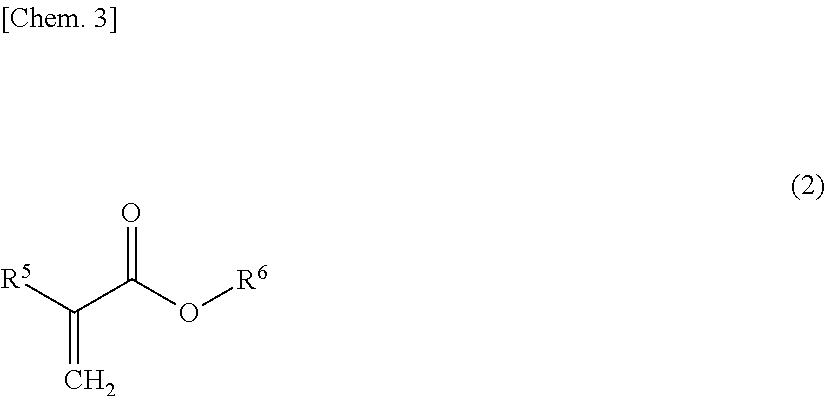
C(C(O[R6])=O)([R5])=C
